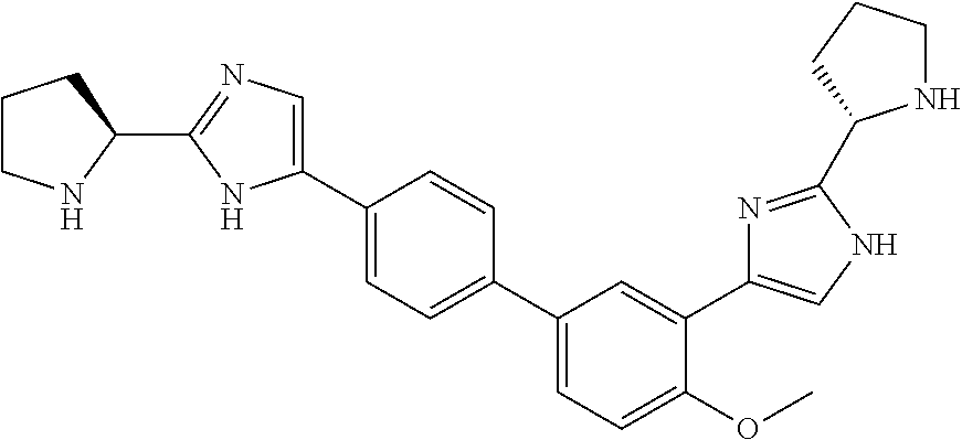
C1(C2=CN=C(C3CCCN3)N2)=CC=C(C2=CC=C(OC)C(C3=CNC(C4NCCC4)=N3)=C2)C=C1
